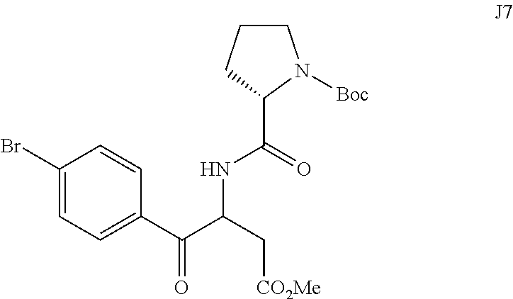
BrC1=CC=C(C(C(C[CO2Me])NC(C2N([Boc])CCC2)=O)=O)C=C1
